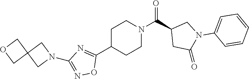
C1C(C2=NC(N3CC4(C3)COC4)=NO2)CCN(C(C2CC(=O)N(C3=CC=CC=C3)C2)=O)C1
